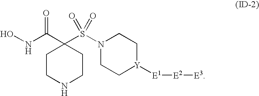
C1CNCCC1(C(NO)=O)S(N1CC[Y]([E1][E2][E3])CC1)(=O)=O
